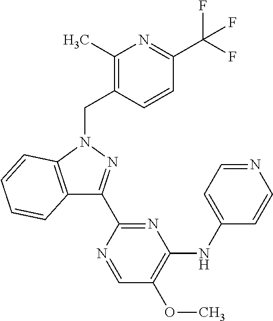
C12=C(N(CC3=C(C)N=C(C(F)(F)F)C=C3)N=C1C1=NC(NC3=CC=NC=C3)=C(OC)C=N1)C=CC=C2
